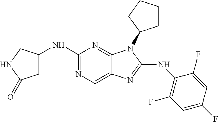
C1(NC2CC(=O)NC2)=NC=C2C(=N1)N(C1CCCC1)C(NC1=C(F)C=C(F)C=C1F)=N2
